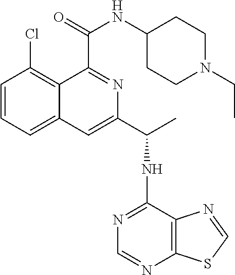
C1=CC=C2C(=C1Cl)C(C(=O)NC1CCN(CC)CC1)=NC(C(C)NC1=NC=NC3=C1N=CS3)=C2
